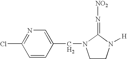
C1=CC(CN2CCN([H])C2=N[NO2])=CN=C1Cl
